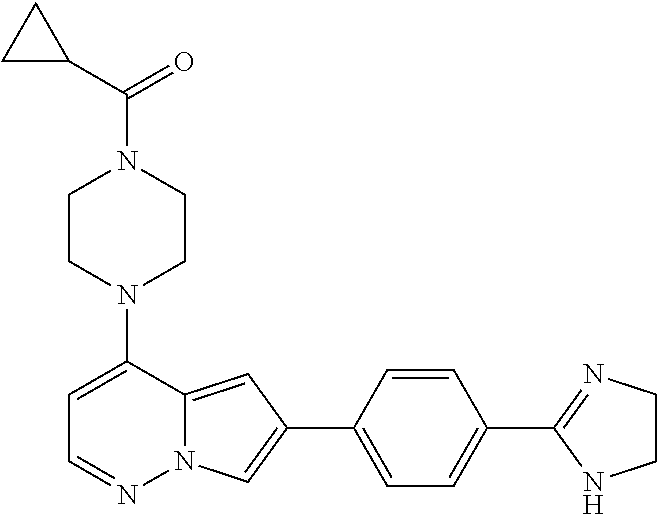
C1CN(C2=CC=NN3C2=CC(C2=CC=C(C4=NCCN4)C=C2)=C3)CCN1C(C1CC1)=O
